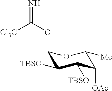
C1(OC(=N)[Cl3C])C([TBSO])C([TBSO])C([OAc])C([Me])O1
